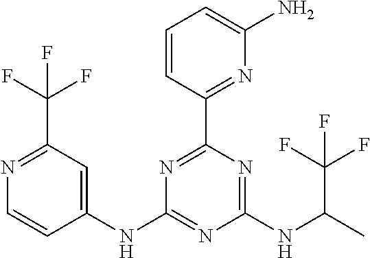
N1=C(C(F)(F)F)C=C(NC2=NC(NC(C)C(F)(F)F)=NC(C3=NC(N)=CC=C3)=N2)C=C1
